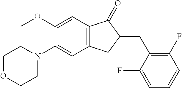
C1(OC)=CC2=C(C=C1N1CCOCC1)CC(CC1=C(F)C=CC=C1F)C2=O
